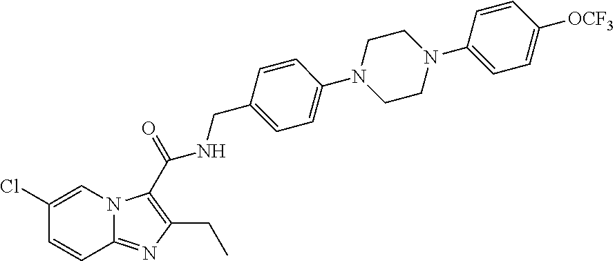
C1(Cl)=CN2C(=NC(CC)=C2C(NCC2=CC=C(N3CCN(C4=CC=C([OCF3])C=C4)CC3)C=C2)=O)C=C1
